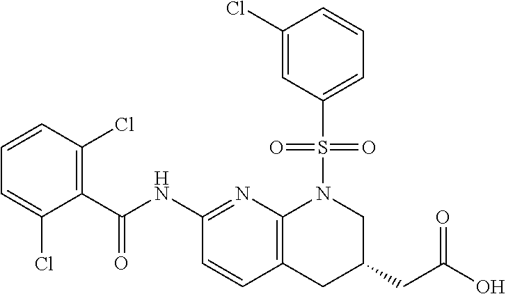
C1(C(NC2=NC3=C(C=C2)CC(CC(O)=O)CN3S(C2=CC=CC(Cl)=C2)(=O)=O)=O)=C(Cl)C=CC=C1Cl
